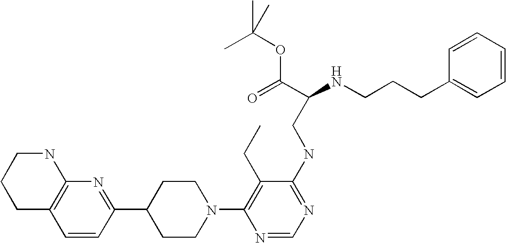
C1=CC(C2CCN(C3=C(CC)C(NCC(NCCCC4=CC=CC=C4)C(=O)OC(C)(C)C)=NC=N3)CC2)=NC2=C1CCCN2
